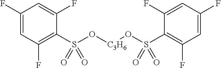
C1(F)=CC(F)=C(S(O[C3H6]OS(C2=C(F)C=C(F)C=C2F)(=O)=O)(=O)=O)C(F)=C1
